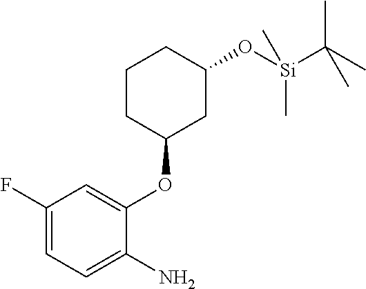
C1(F)=CC=C(N)C(OC2CC(O[Si](C(C)(C)C)(C)C)CCC2)=C1
